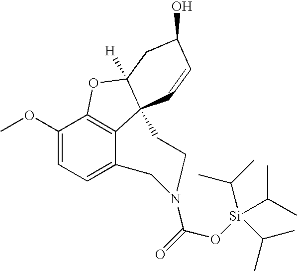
C1(OC)=CC=C2C3=C1OC1([H])C3(C=CC(O)C1)CCN(C(=O)O[Si](C(C)C)(C(C)C)C(C)C)C2
